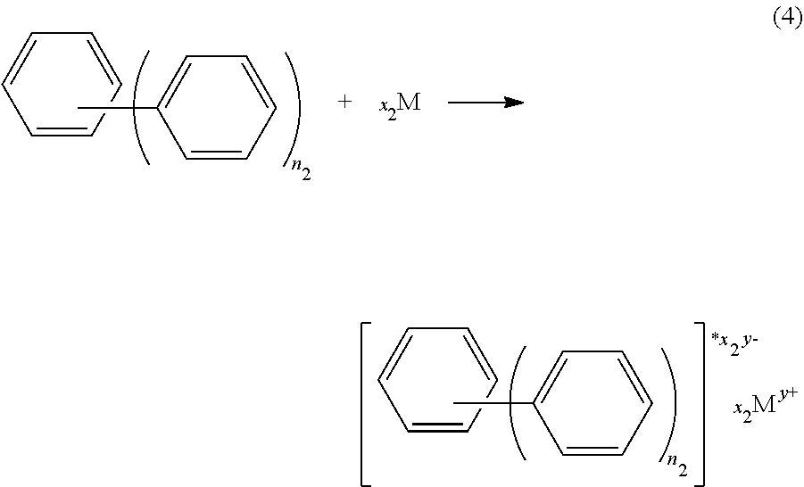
[M].CC1=CC=CC=C1.C1=CC=CC=C1.[M].CC1=CC=CC=C1.C1=CC=CC=C1
